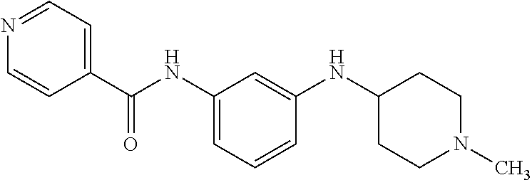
C1(C(NC2=CC=CC(NC3CCN(C)CC3)=C2)=O)=CC=NC=C1
